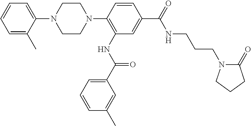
C1=CC=C(C)C(N2CCN(C3=C(NC(=O)C4=CC=CC(C)=C4)C=C(C(NCCCN4C(=O)CCC4)=O)C=C3)CC2)=C1
